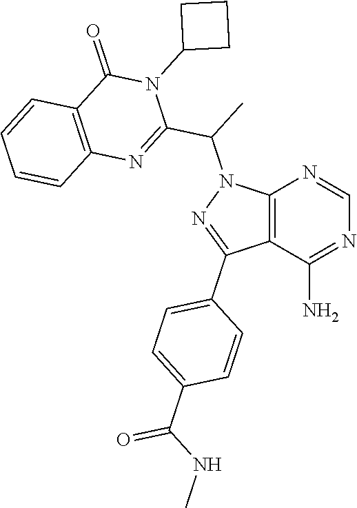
C12=C(C(N)=NC=N1)C(C1=CC=C(C(NC)=O)C=C1)=NN2C(C1=NC2=C(C(=O)N1C1CCC1)C=CC=C2)C
